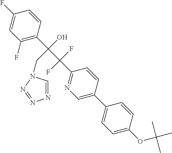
C1(F)=CC(F)=C(C(C(C2=NC=C(C3=CC=C(OC(C)(C)C)C=C3)C=C2)(F)F)(O)CN2C=NN=N2)C=C1
